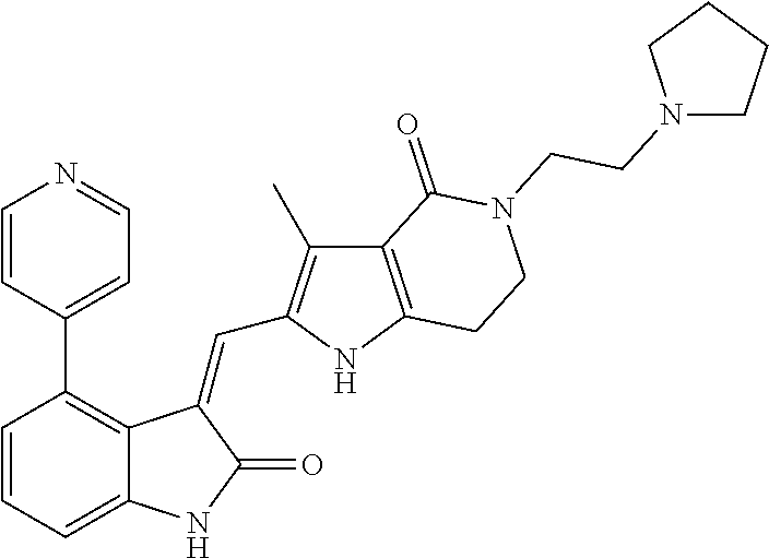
C1=CC=C2C(=C1C1=CC=NC=C1)C(=CC1=C(C)C3=C(N1)CCN(CCN1CCCC1)C3=O)C(=O)N2
